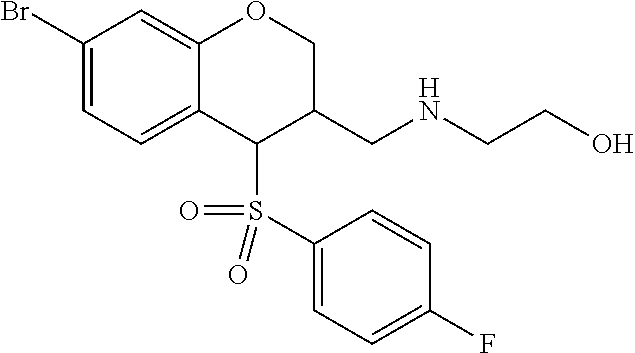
C1(Br)=CC=C2C(=C1)OCC(CNCCO)C2S(C1=CC=C(F)C=C1)(=O)=O
